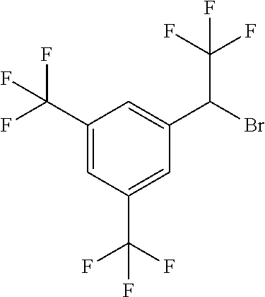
C1(C(F)(F)F)=CC(C(F)(F)F)=CC(C(Br)C(F)(F)F)=C1
